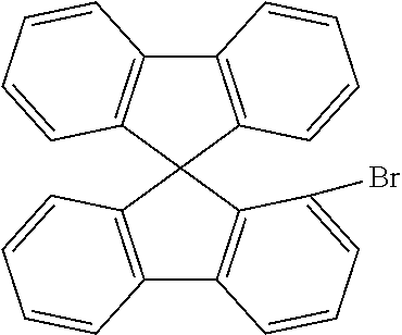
C12=C(C=CC=C1)C1(C3=C2C=CC=C3Br)C2=C(C3=C1C=CC=C3)C=CC=C2
